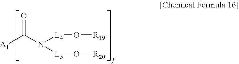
[A1]C(N([L4]O[R19])[L5]O[R20])=O
